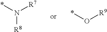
N([R8])(*)[R7].O(*)[R9]
